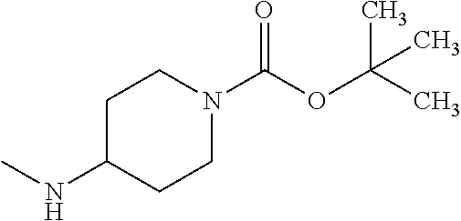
CNC1CCN(C(OC(C)(C)C)=O)CC1
